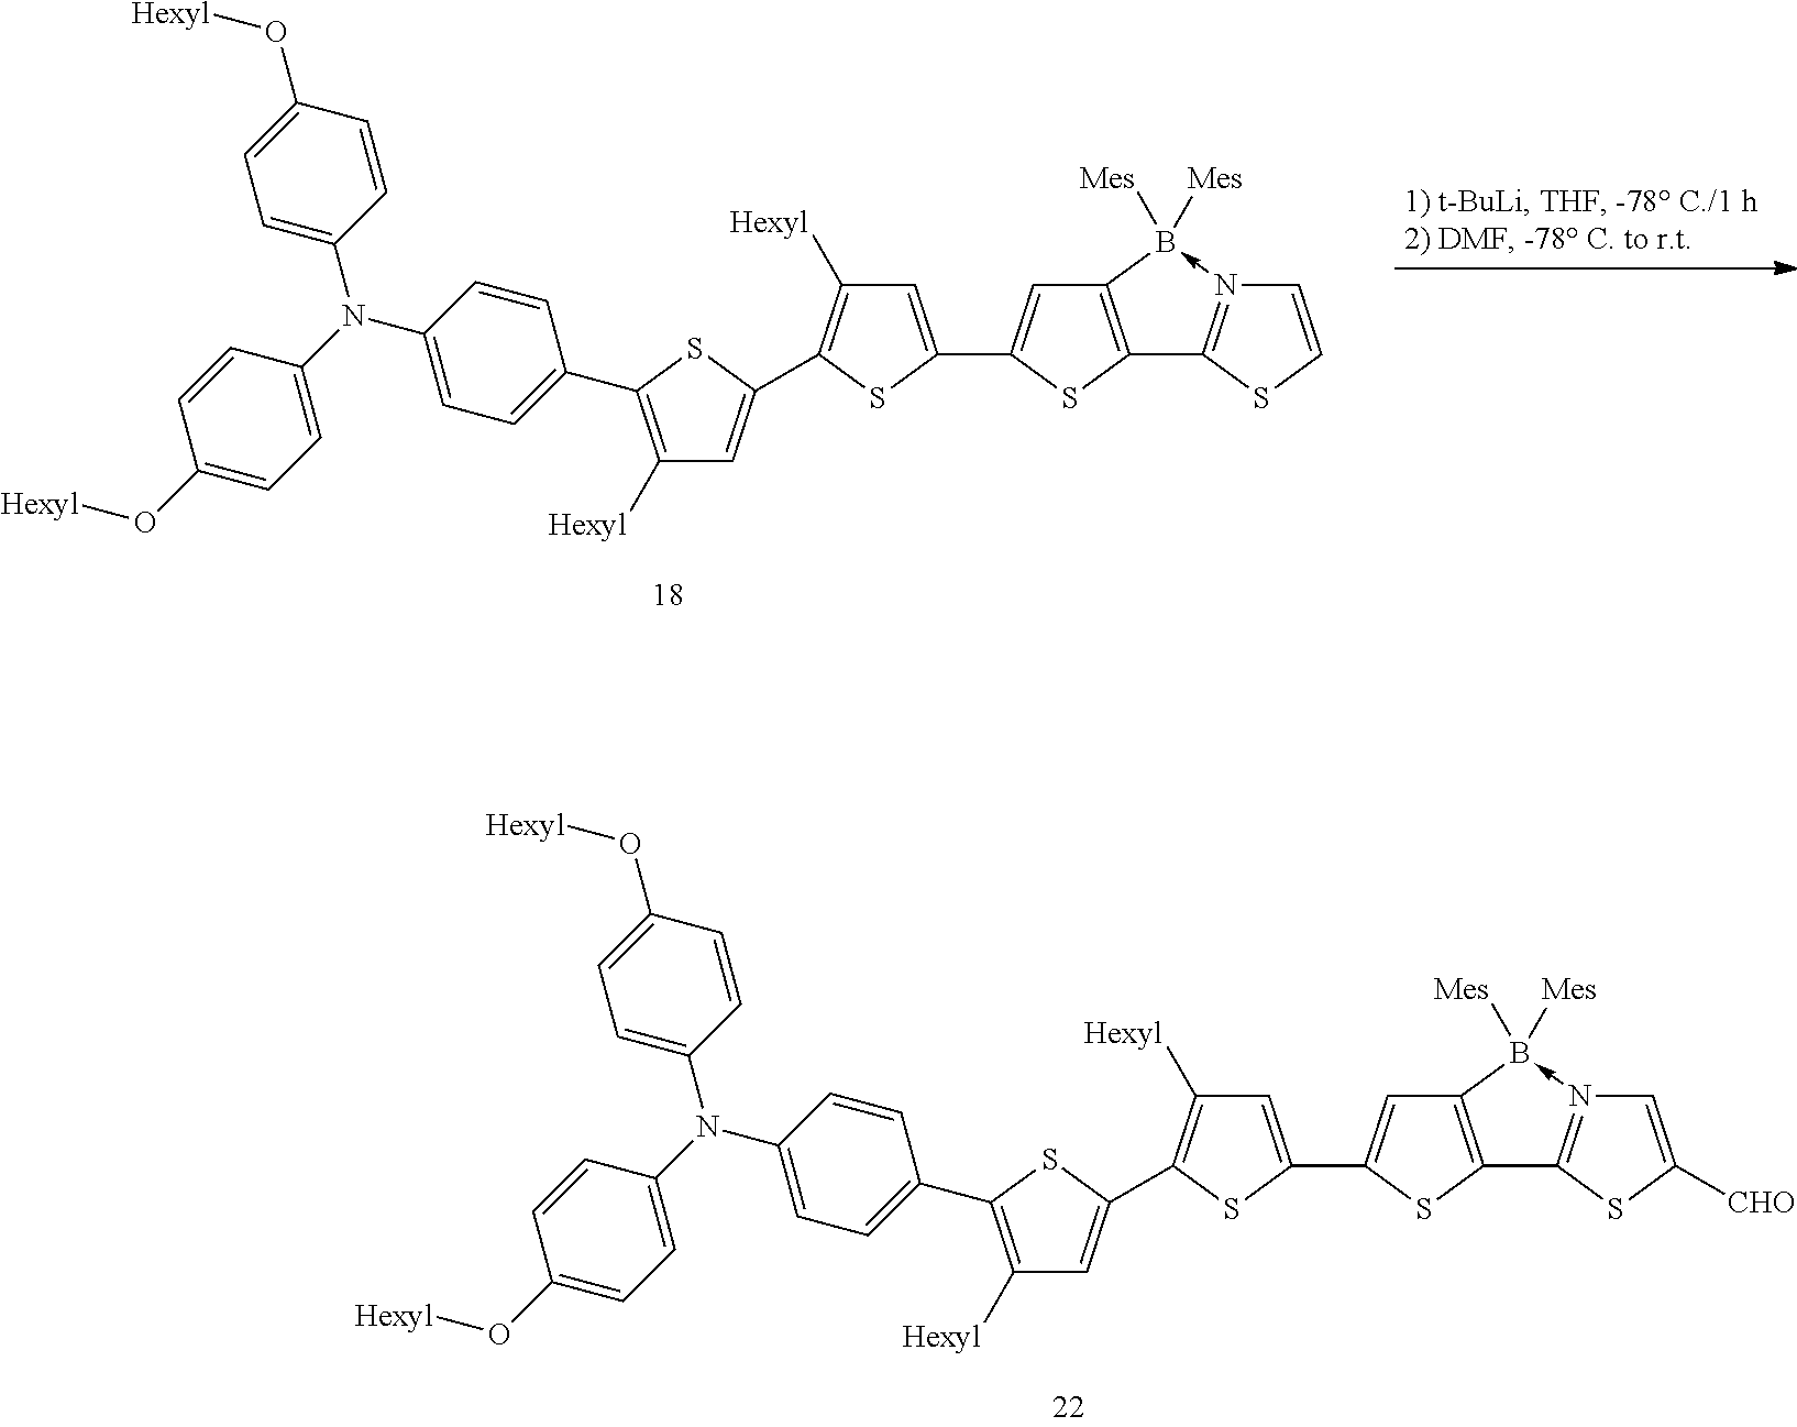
C1([Hexyl])=C(C2=CC=C(N(C3=CC=C(O[Hexyl])C=C3)C3=CC=C(O[Hexyl])C=C3)C=C2)SC(C2=C([Hexyl])C=C(C3=CC4=C(S3)C3=N(->B4([Mes])[Mes])C=CS3)S2)=C1.C1([Hexyl])=C(C2=CC=C(N(C3=CC=C(O[Hexyl])C=C3)C3=CC=C(O[Hexyl])C=C3)C=C2)SC(C2=C([Hexyl])C=C(C3=CC4=C(S3)C3=N(->B4([Mes])[Mes])C=C([CHO])S3)S2)=C1
